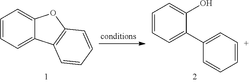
C1=CC=C2C(=C1)OC1=C2C=CC=C1.C1=CC=C(C2=C[C+]=CC=C2)C(O)=C1
